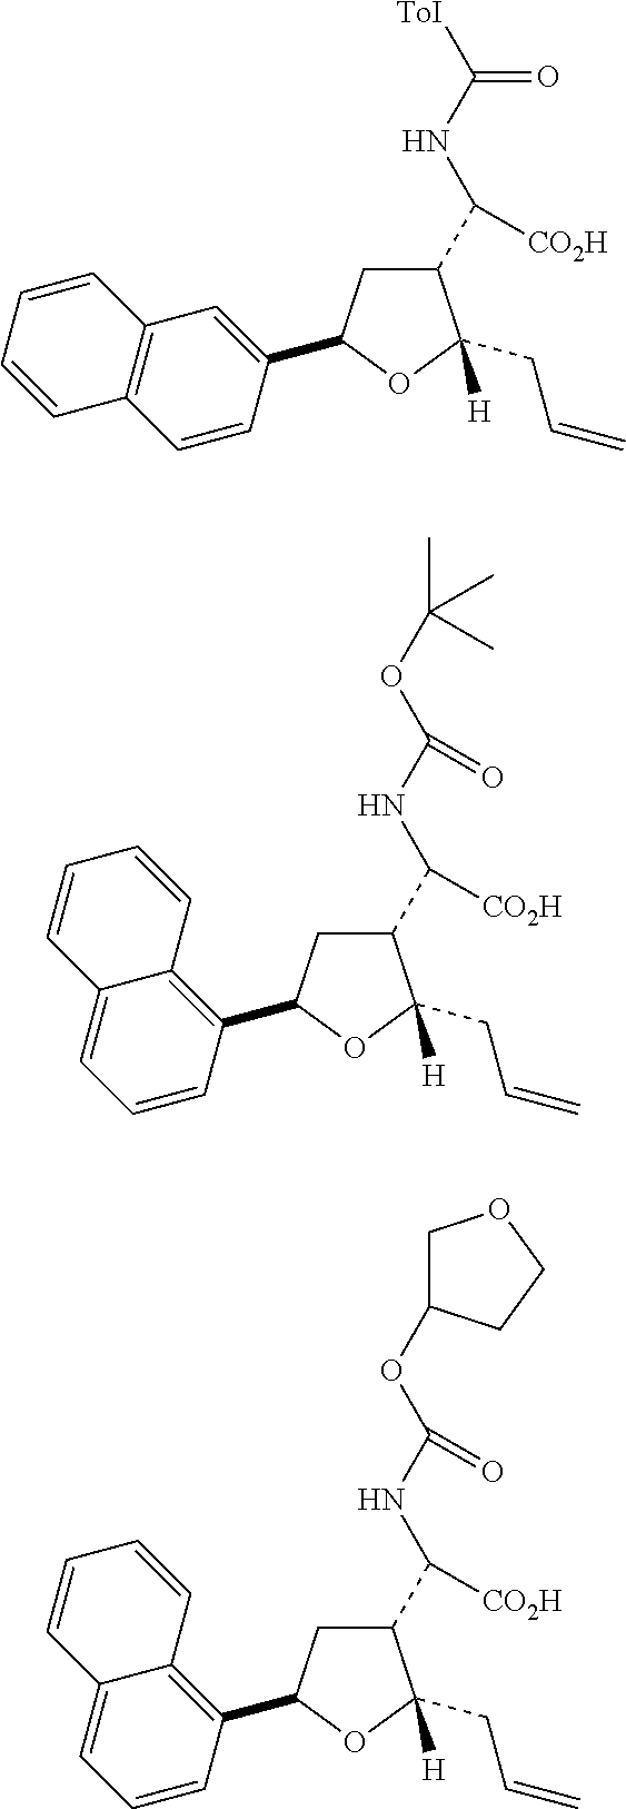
C1=CC(C2CC(C(NC(=O)[ToI])[CO2H])C(CC=C)([H])O2)=CC2=C1C=CC=C2.C1=CC(C2CC(C(NC(=O)OC(C)(C)C)[CO2H])C(CC=C)([H])O2)=C2C(=C1)C=CC=C2.C1=CC(C2CC(C(NC(=O)OC3COCC3)[CO2H])C(CC=C)([H])O2)=C2C(=C1)C=CC=C2
